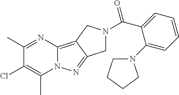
C1(C)=NC2=C3C(=NN2C(C)=C1Cl)CN(C(C1=CC=CC=C1N1CCCC1)=O)C3
